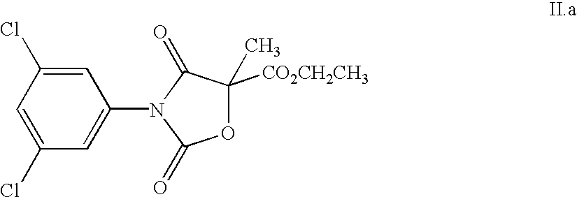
C1=C(Cl)C=C(Cl)C=C1N1C(=O)OC([CO2CH2CH3])(C)C1=O
